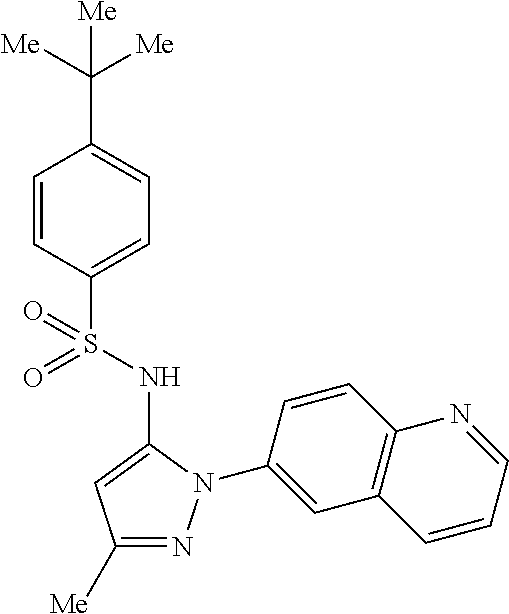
C1=CC(S(=O)(NC2=CC([Me])=NN2C2=CC3=C(C=C2)N=CC=C3)=O)=CC=C1C([Me])([Me])[Me]
